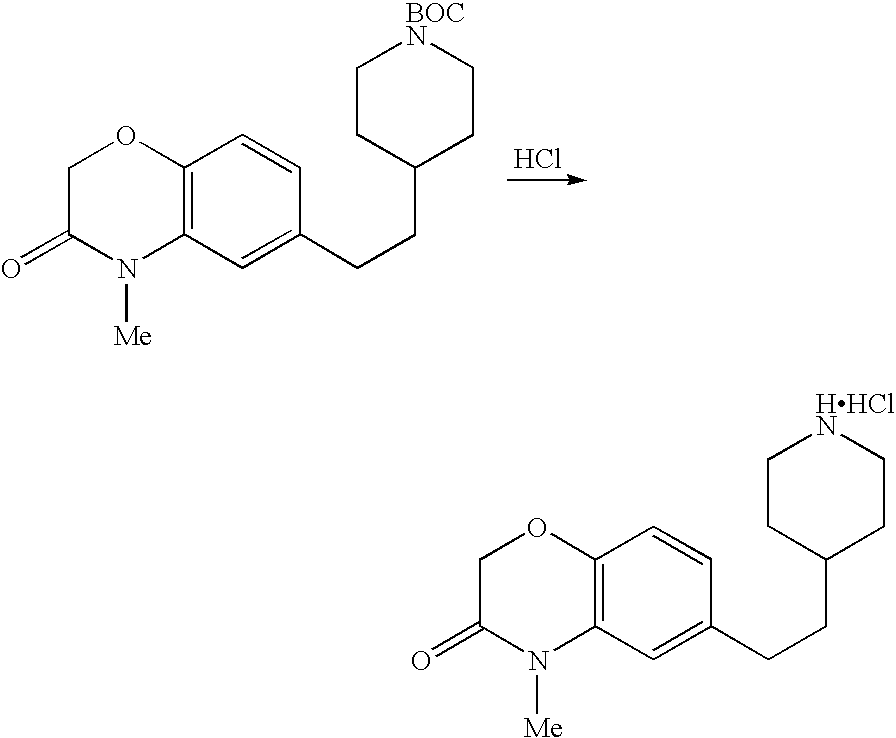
C1C(=O)N([Me])C2=C(O1)C=CC(CCC1CC[BOCN]CC1)=C2.Cl.C1C(=O)N([Me])C2=C(O1)C=CC(CCC1CC[HHClN]CC1)=C2
